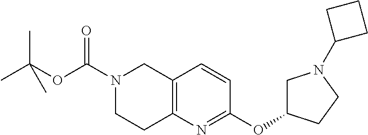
C12=C(N=C(OC3CN(C4CCC4)CC3)C=C1)CCN(C(OC(C)(C)C)=O)C2
